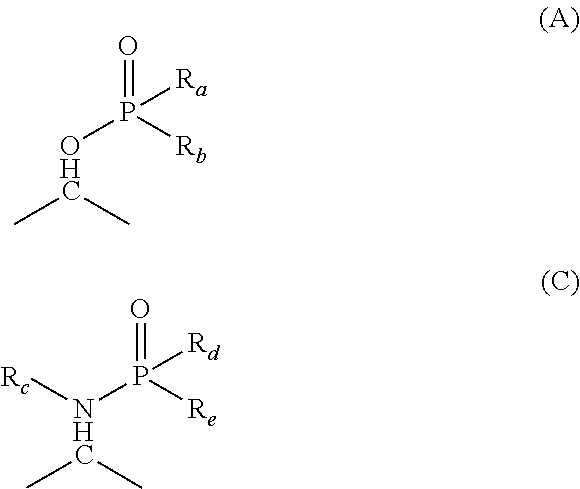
[OHC](P(=O)([Ra])[Rb])(C)C.[NHC](P(=O)([Rd])[Re])(C)(C)[Rc]
